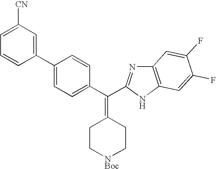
C1(C2=CC=C(C(=C3CC[NBoc]CC3)C3=NC4=C(N3)C=C(F)C(F)=C4)C=C2)=CC([CN])=CC=C1
